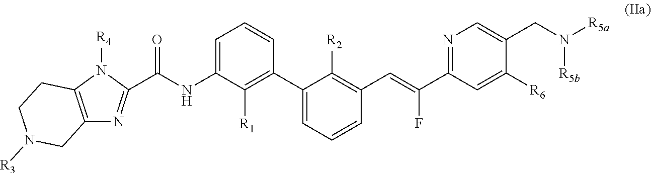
C(NC1=CC=CC(C2=CC=CC(C=C(C3=NC=C(CN([R5a])[R5b])C([R6])=C3)F)=C2[R2])=C1[R1])(=O)C1=NC2=C(N1[R4])CCN([R3])C2
